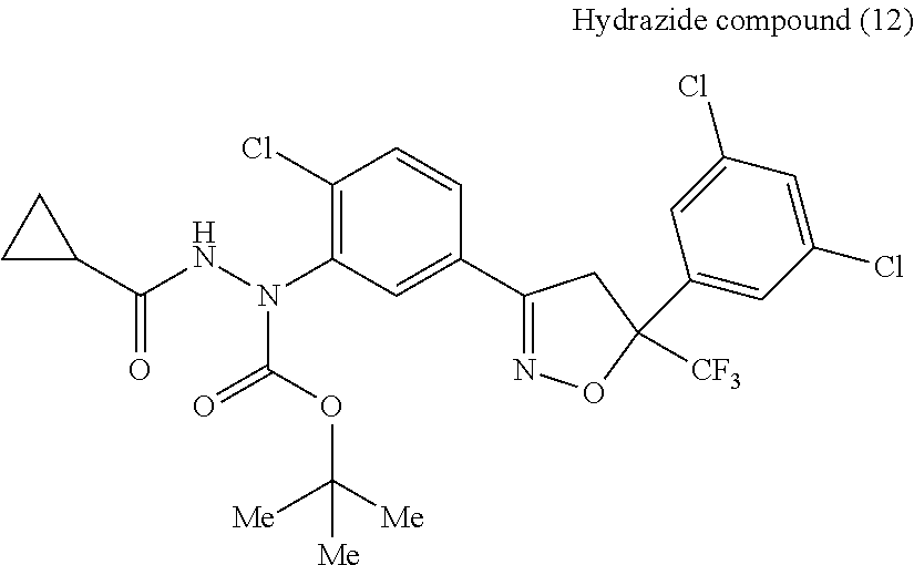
C1(Cl)=C(N(NC(C2CC2)=O)C(OC([Me])([Me])[Me])=O)C=C(C2=NOC([CF3])(C3=CC(Cl)=CC(Cl)=C3)C2)C=C1
